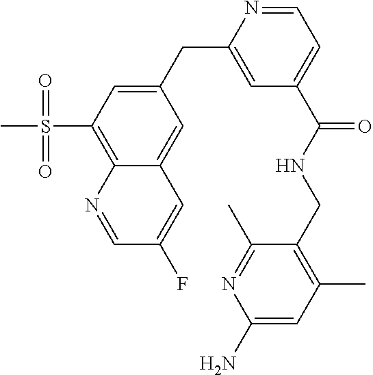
C1=C(CC2=CC(C(=O)NCC3=C(C)C=C(N)N=C3C)=CC=N2)C=C2C(=C1S(C)(=O)=O)N=CC(F)=C2
